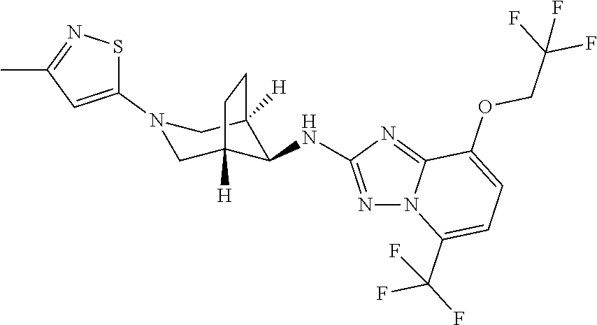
C1C2([H])C(NC3=NN4C(=N3)C(OCC(F)(F)F)=CC=C4C(F)(F)F)C([H])(CN1C1=CC(C)=NS1)CC2
